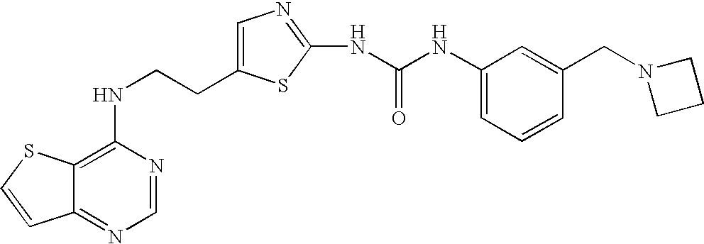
C(CNC1=C2C(=NC=N1)C=CS2)C1=CN=C(NC(=O)NC2=CC=CC(CN3CCC3)=C2)S1
